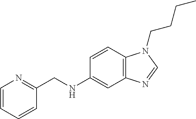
C1(NCC2=NC=CC=C2)=CC2=C(C=C1)N(CCCC)C=N2
